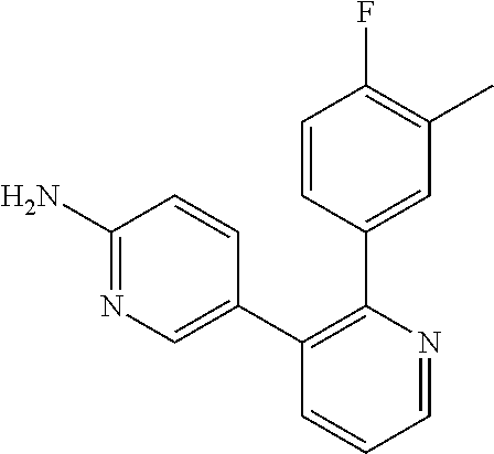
C1(C2=CN=C(N)C=C2)=C(C2=CC(C)=C(F)C=C2)N=CC=C1
